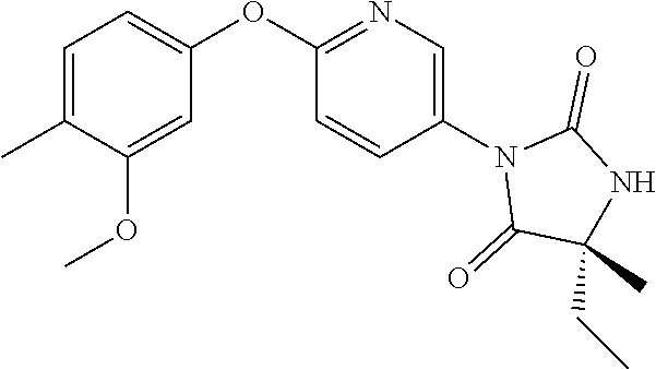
C1(C)(CC)C(=O)N(C2=CN=C(OC3=CC=C(C)C(OC)=C3)C=C2)C(=O)N1
